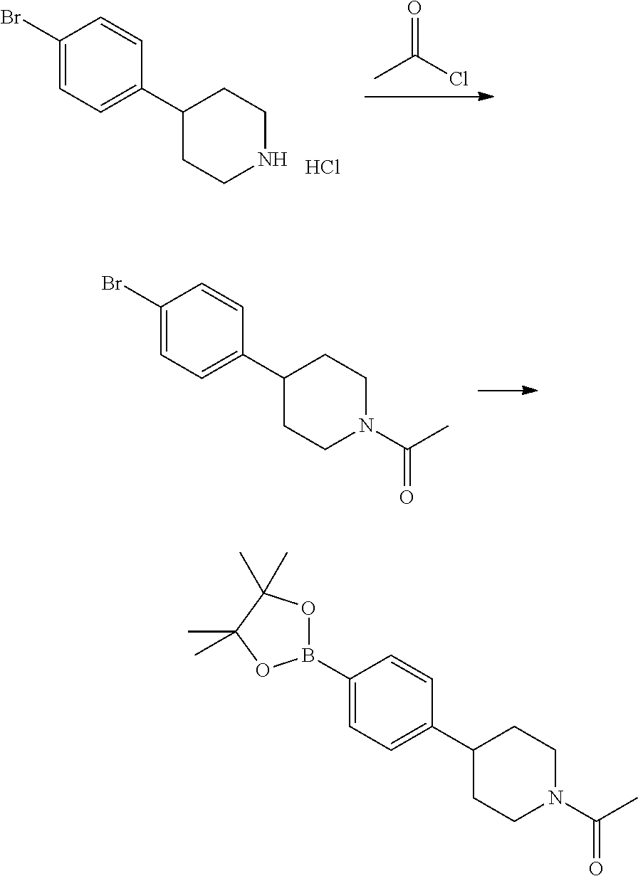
CC(Cl)=O.C1(Br)=CC=C(C2CCNCC2)C=C1.Cl.C1(Br)=CC=C(C2CCN(C(C)=O)CC2)C=C1.C1(B2OC(C)(C)C(C)(C)O2)=CC=C(C2CCN(C(C)=O)CC2)C=C1
